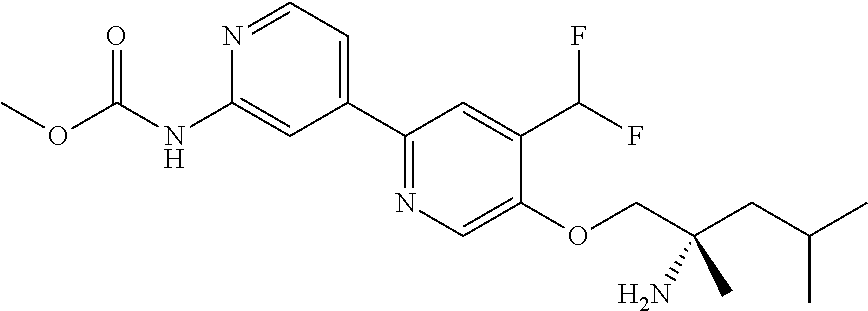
C1(C2=CC=NC(NC(OC)=O)=C2)=NC=C(OCC(CC(C)C)(N)C)C(C(F)F)=C1
